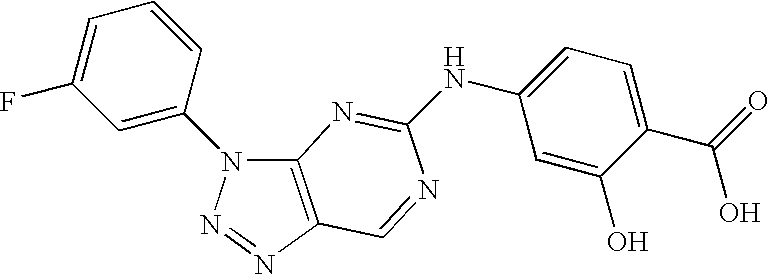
C12=C(N=NN1C1=CC(F)=CC=C1)C=NC(NC1=CC=C(C(O)=O)C(O)=C1)=N2
